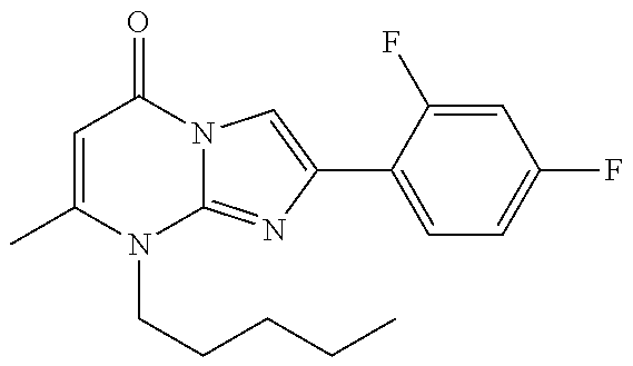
C1=C(C)N(CCCCC)C2=NC(C3=CC=C(F)C=C3F)=CN2C1=O
